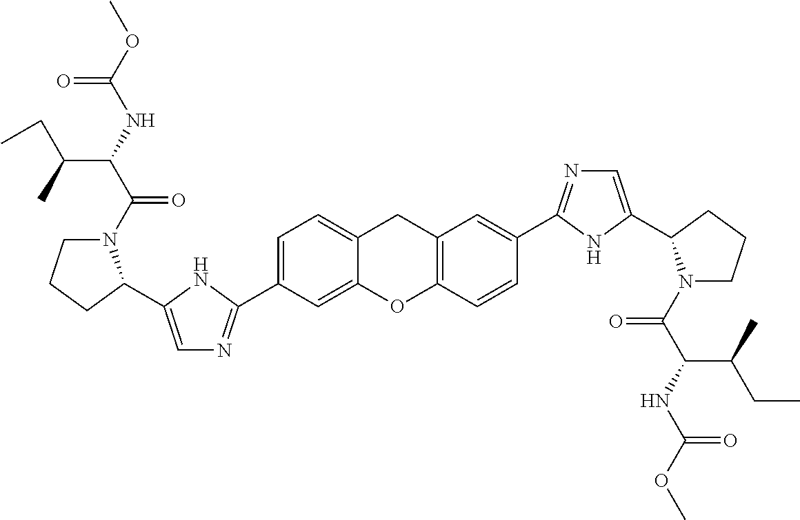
C1(C2=NC=C(C3N(C(=O)C(C(C)CC)NC(=O)OC)CCC3)N2)=CC=C2CC3=C(C=CC(C4=NC=C(C5N(C(=O)C(NC(=O)OC)C(C)CC)CCC5)N4)=C3)OC2=C1
